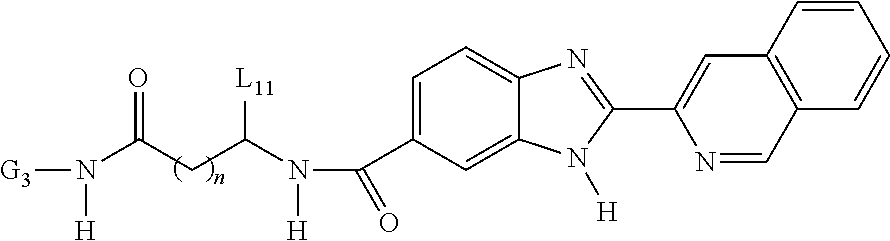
C1=C(C(N([H])C(CC(N([H])[G3])=O)[L11])=O)C=C2C(=C1)N=C(C1=CC3=C(C=N1)C=CC=C3)N2[H]
